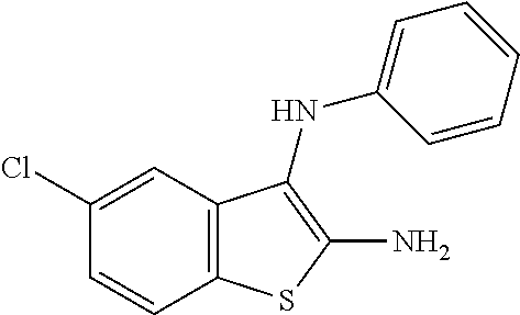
C1=CC2=C(C=C1Cl)C(NC1=CC=CC=C1)=C(N)S2
